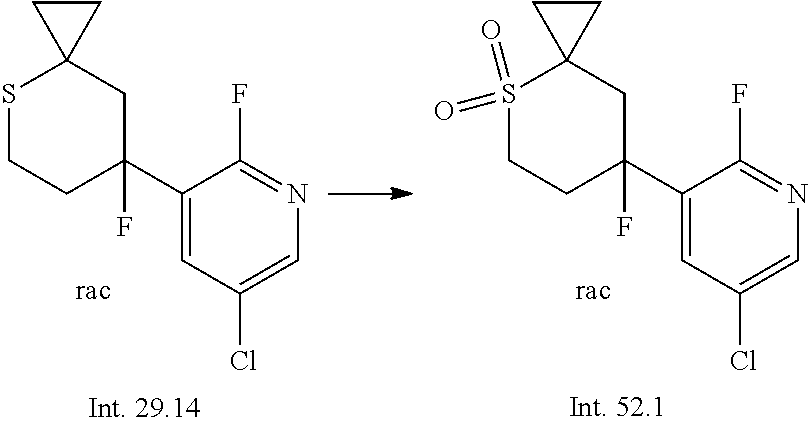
S1CCC(C2=CC(Cl)=CN=C2F)(F)CC12CC2.S1(=O)(=O)CCC(C2=CC(Cl)=CN=C2F)(F)CC12CC2
